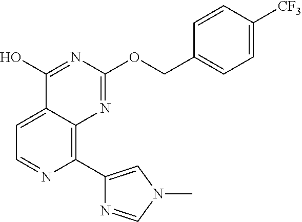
C1(C2=CN(C)C=N2)=C2C(=CC=N1)C(O)=NC(OCC1=CC=C([CF3])C=C1)=N2
